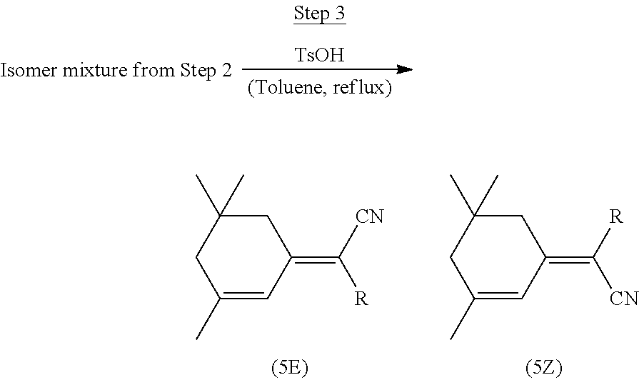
[TsOH].C1(C)=CC(=C([CN])[R])CC(C)(C)C1.C1(C)=CC(=C([R])[CN])CC(C)(C)C1
